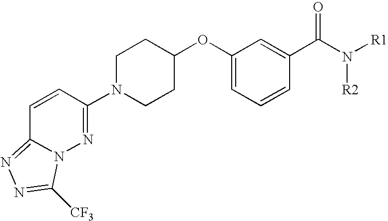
C1=CC(N2CCC(OC3=CC=CC(C(N([R1])[R2])=O)=C3)CC2)=NN2C1=NN=C2[CF3]
